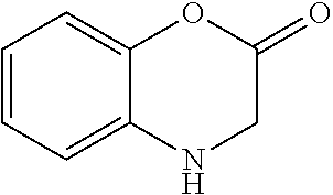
C1=CC=C2C(=C1)OC(=O)CN2
